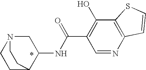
C1CN2CC(NC(C3=C(O)C4=C(N=C3)C=CS4)=O)C1CC2
